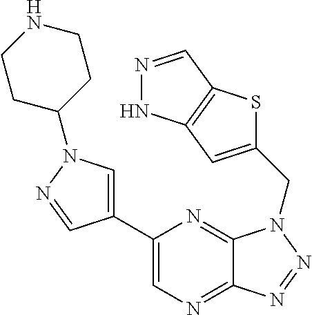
C1=C(C2=CN=C3C(=N2)N(CC2=CC4=C(S2)C=NN4)N=N3)C=NN1C1CCNCC1
